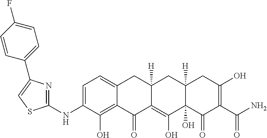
C1=C(NC2=NC(C3=CC=C(F)C=C3)=CS2)C(O)=C2C(=C1)CC1([H])C(=C(O)C3(O)C([H])(C1)CC(O)=C(C(N)=O)C3=O)C2=O
